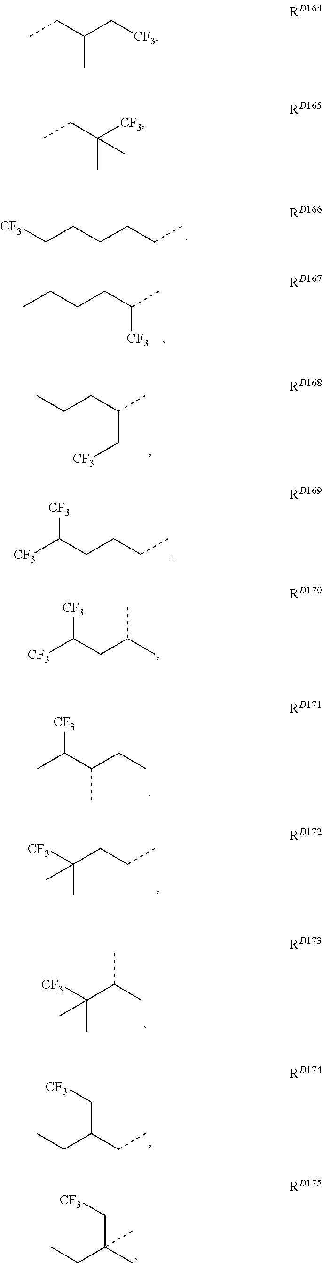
[CF3]CCCCCC.CCCCC(C)[CF3].CCCC(C)C[CF3].[CF3]C(CCCC)[CF3].[CF3]C(CC(C)C)[CF3].CC(C(CC)C)[CF3].[CF3]C(CCC)(C)C.[CF3]C(C(C)C)(C)C.CCC(C[CF3])CC.CCC(C[CF3])(C)C.CCC(C[CF3])C.CCC([CF3])(C)C
